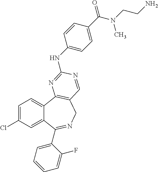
C1=C(Cl)C=C2C(=C1)C1=C(CN=C2C2=CC=CC=C2F)C=NC(NC2=CC=C(C(N(CCN)C)=O)C=C2)=N1
